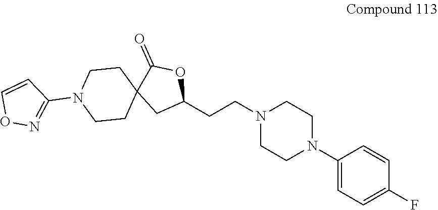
C1(N2CCN(CCC3OC(=O)C4(C3)CCN(C3=NOC=C3)CC4)CC2)=CC=C(F)C=C1
